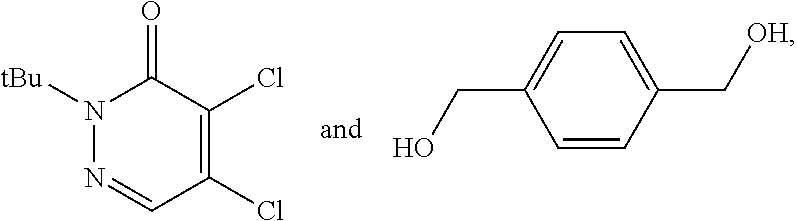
C1=CC(C[OH])=CC=C1CO.ClC1=C(Cl)C(=O)N([tBu])N=C1
